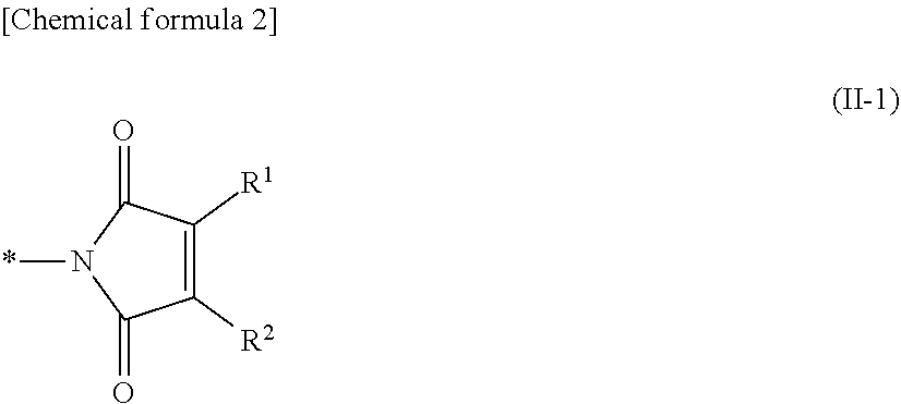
C1([R2])=C([R1])C(=O)N(*)C1=O
